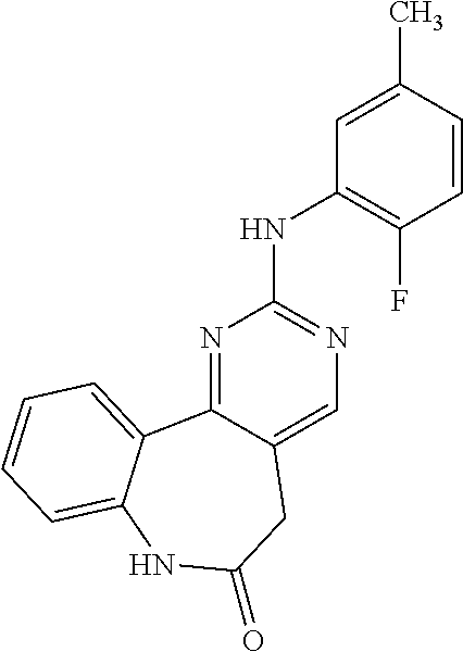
N1=C2C(=CN=C1NC1=C(F)C=CC(C)=C1)CC(=O)NC1=CC=CC=C21
